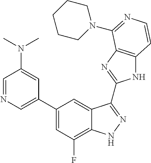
C1=C(C2=CC(F)=C3C(=C2)C(C2=NC4=C(N2)C=CN=C4N2CCCCC2)=NN3)C=C(N(C)C)C=N1
